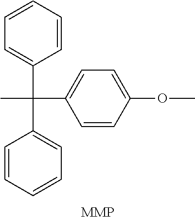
C1=CC=CC(C(C)(C2=CC=C(OC)C=C2)C2=CC=CC=C2)=C1
